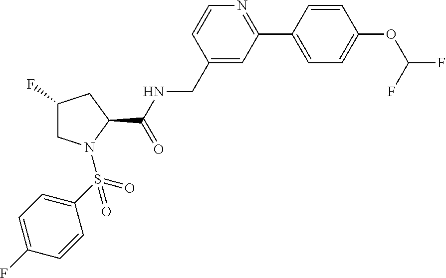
C1(CNC(C2CC(F)CN2S(=O)(=O)C2=CC=C(F)C=C2)=O)=CC(C2=CC=C(OC(F)F)C=C2)=NC=C1
